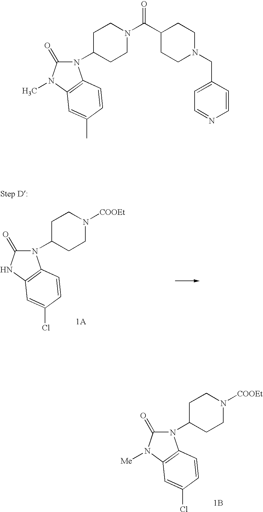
N1(C2CCN([COOEt])CC2)C(=O)N([Me])C2=C1C=CC(Cl)=C2.[1B].N1(C2CCN([COOEt])CC2)C(=O)NC2=C1C=CC(Cl)=C2.[1A].N1(C2CCN(C(C3CCN(CC4=CC=NC=C4)CC3)=O)CC2)C(=O)N(C)C2=C1C=CC(C)=C2
